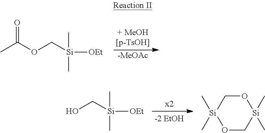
CC(OC[Si](C)(C)[OEt])=O.[-MeOAc].[Si]1(C)(C)OC[Si](C)(C)OC1.OC[Si](C)(C)[OEt]
